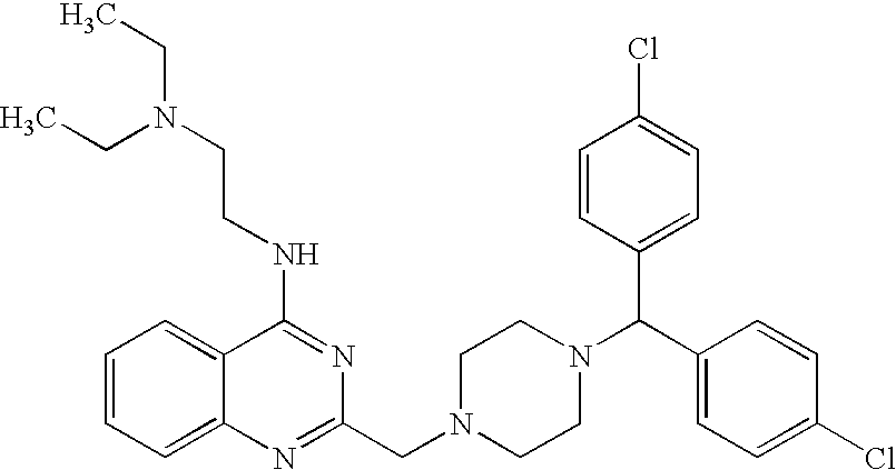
C(NC1=NC(CN2CCN(C(C3=CC=C(Cl)C=C3)C3=CC=C(Cl)C=C3)CC2)=NC2=CC=CC=C12)CN(CC)CC
